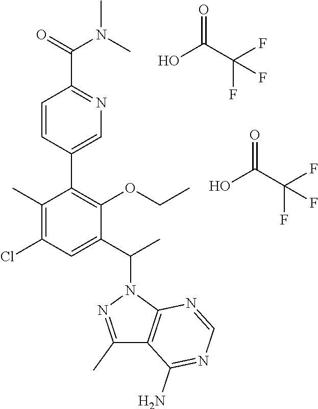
C1(C)=C(Cl)C=C(C(C)N2N=C(C)C3=C2N=CN=C3N)C(OCC)=C1C1=CN=C(C(=O)N(C)C)C=C1.OC(C(F)(F)F)=O.OC(C(F)(F)F)=O
